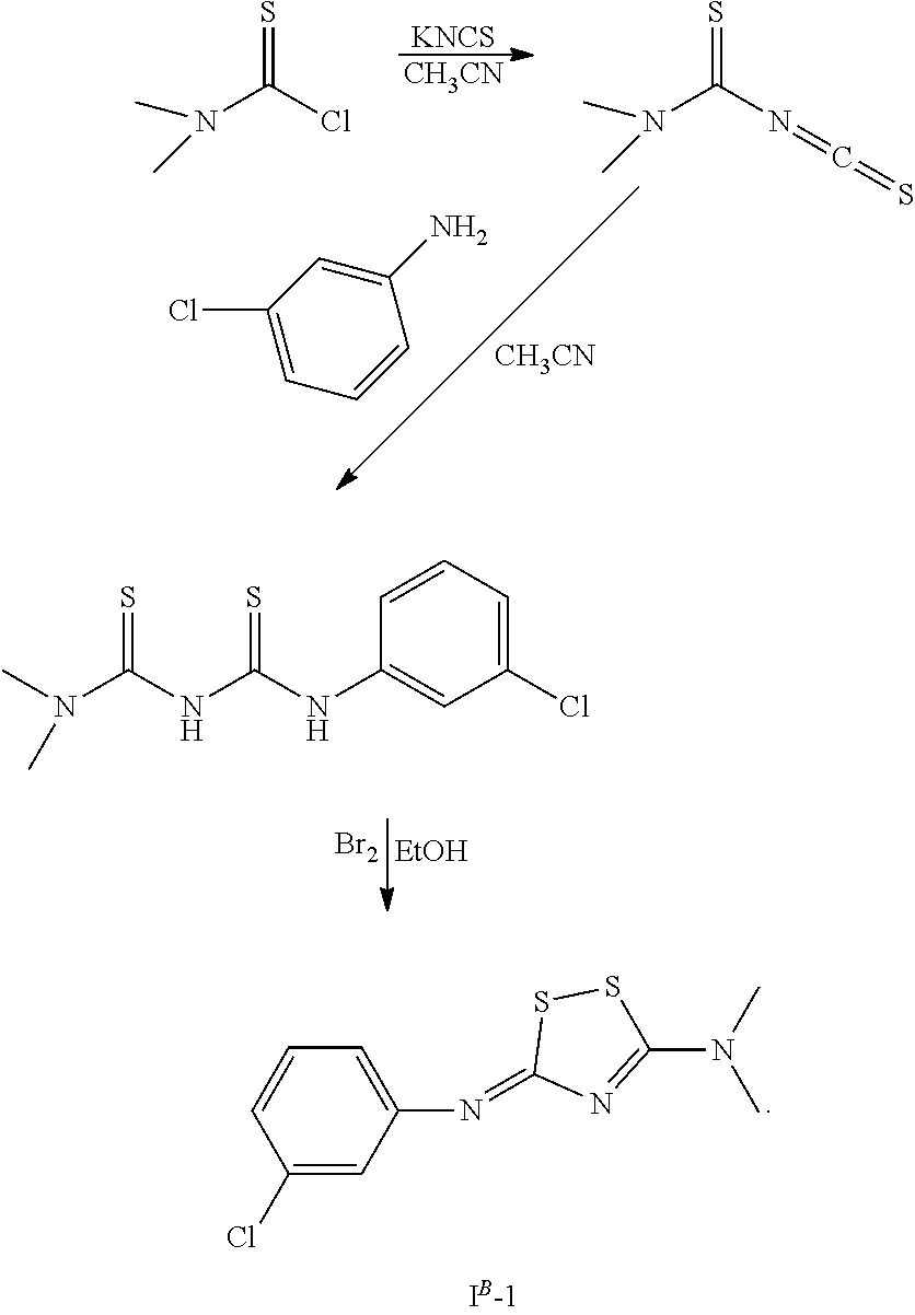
[KNCS].[CH3CN].N(C(Cl)=S)(C)C.N(C(N=C=S)=S)(C)C.C1(Cl)=CC=CC(N)=C1.[CH3CN].[Br2].[EtOH].N(C(NC(=S)NC1=CC(Cl)=CC=C1)=S)(C)C.C1(N=C2N=C(N(C)C)SS2)=CC=CC(Cl)=C1
